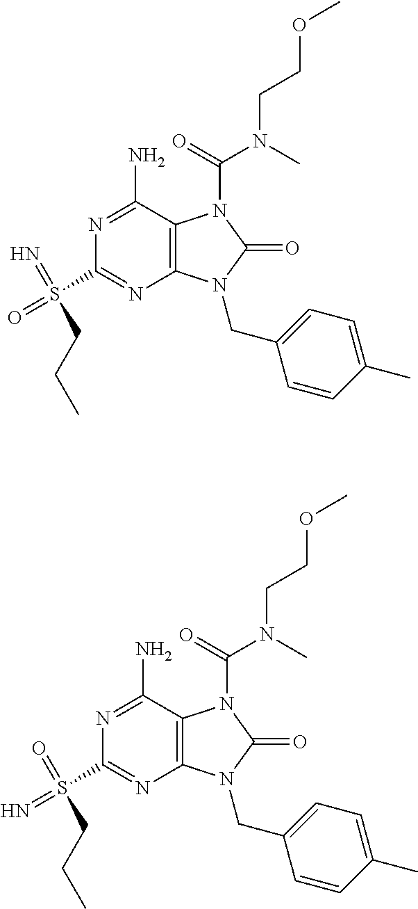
N1=C(N)C2=C(N=C1S(=O)(=N)CCC)N(CC1=CC=C(C)C=C1)C(=O)N2C(=O)N(C)CCOC.N1=C(N)C2=C(N=C1S(=N)(=O)CCC)N(CC1=CC=C(C)C=C1)C(=O)N2C(=O)N(C)CCOC
